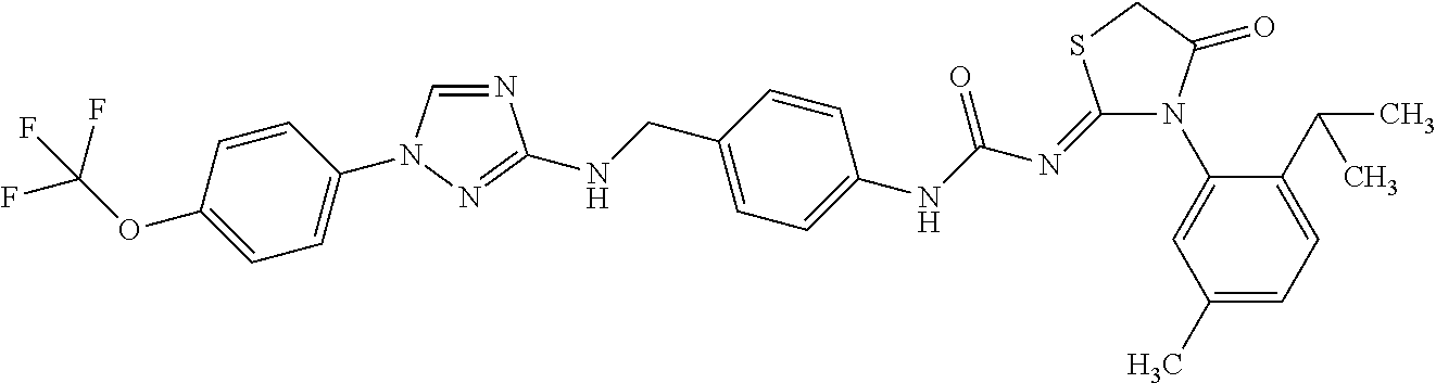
N1(C2=CC(C)=CC=C2C(C)C)C(=O)CSC1=NC(NC1=CC=C(CNC2=NN(C3=CC=C(OC(F)(F)F)C=C3)C=N2)C=C1)=O
